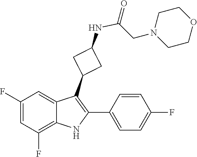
C1CN(CC(NC2CC(C3=C(C4=CC=C(F)C=C4)NC4=C(F)C=C(F)C=C43)C2)=O)CCO1
